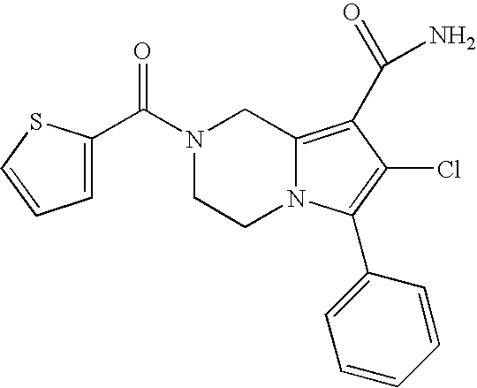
N1(C(=O)C2=CC=CS2)CCN2C(=C(C(N)=O)C(Cl)=C2C2=CC=CC=C2)C1
